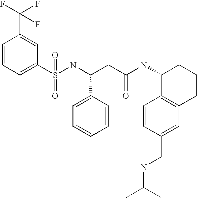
C1=CC=C(S(NC(CC(NC2C3=C(CCC2)C=C(CNC(C)C)C=C3)=O)C2=CC=CC=C2)(=O)=O)C=C1C(F)(F)F
